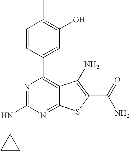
N1=C(NC2CC2)N=C2C(=C1C1=CC(O)=C(C)C=C1)C(N)=C(C(N)=O)S2
